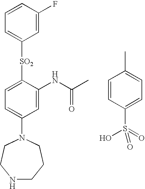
N1CCCN(C2=CC=C([SO2]C3=CC=CC(F)=C3)C(NC(C)=O)=C2)CC1.C1=CC(S(=O)(O)=O)=CC=C1C
